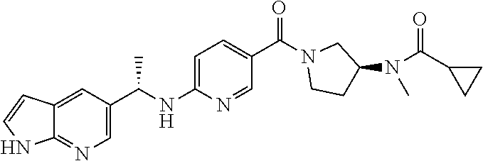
C1=C(C(NC2=CC=C(C(N3CCC(N(C(C4CC4)=O)C)C3)=O)C=N2)C)C=C2C(=N1)NC=C2
